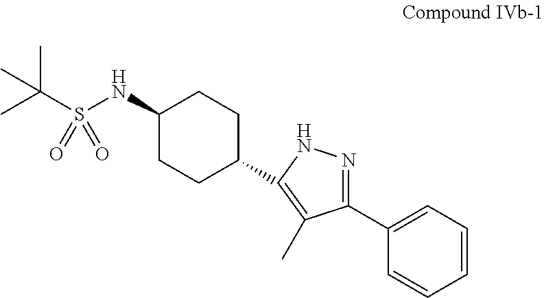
C1(NS(C(C)(C)C)(=O)=O)CCC(C2=C(C)C(C3=CC=CC=C3)=NN2)CC1
